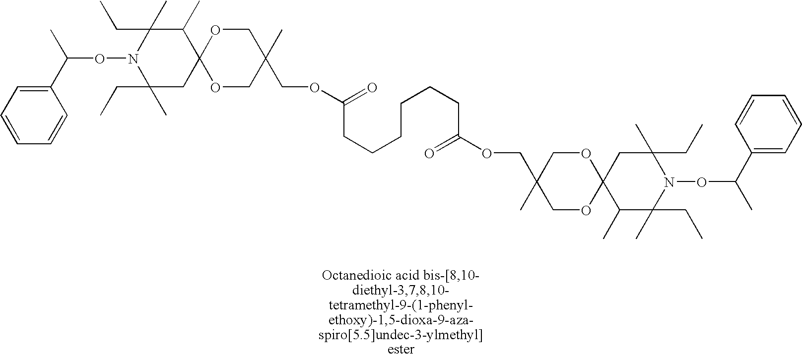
C1(C(C)ON2C(C)(CC)CC3(C(C)C2(CC)C)OCC(C)(COC(=O)CCCCCCC(OCC2(C)COC4(OC2)C(C)C(C)(CC)N(OC(C)C2=CC=CC=C2)C(C)(CC)C4)=O)CO3)=CC=CC=C1
